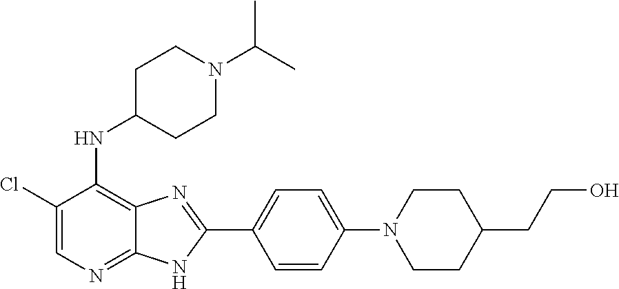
C1(Cl)=CN=C2C(=C1NC1CCN(C(C)C)CC1)N=C(C1=CC=C(N3CCC(CCO)CC3)C=C1)N2
